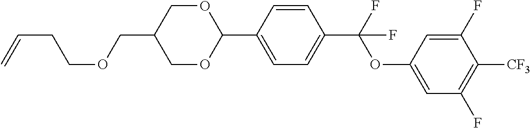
O(CC1COC(C2=CC=C(C(OC3=CC(F)=C([CF3])C(F)=C3)(F)F)C=C2)OC1)CCC=C
